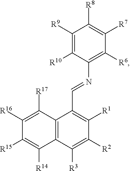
C12=C(C([R3])=C([R2])C([R1])=C1C=NC1=C([R6])C([R7])=C([R8])C([R9])=C1[R10])C([R14])=C([R15])C([R16])=C2[R17]
